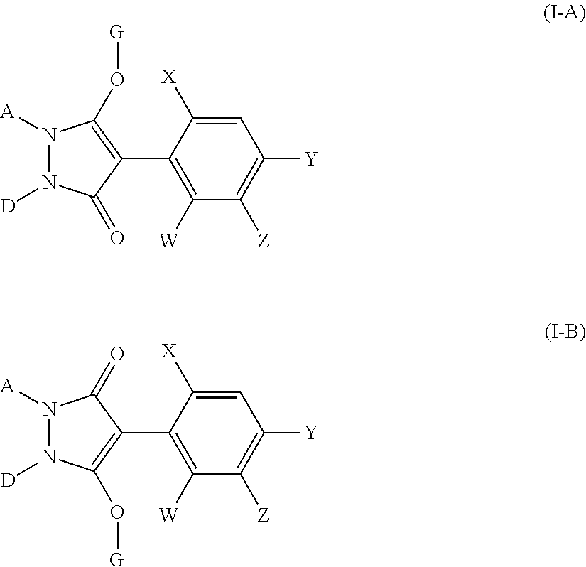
N1([A])N([D])C(=O)C(C2=C([W])C([Z])=C([Y])C=C2[X])=C1O[G].N1([D])N([A])C(=O)C(C2=C([W])C([Z])=C([Y])C=C2[X])=C1O[G]
